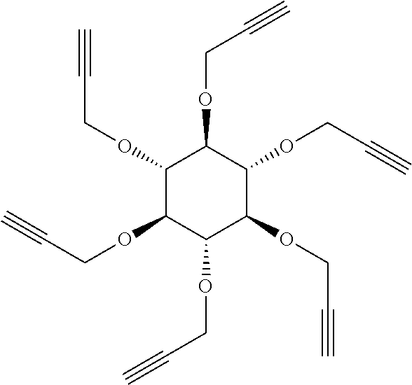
C1(OCC#C)C(OCC#C)C(OCC#C)C(OCC#C)C(OCC#C)C1OCC#C
